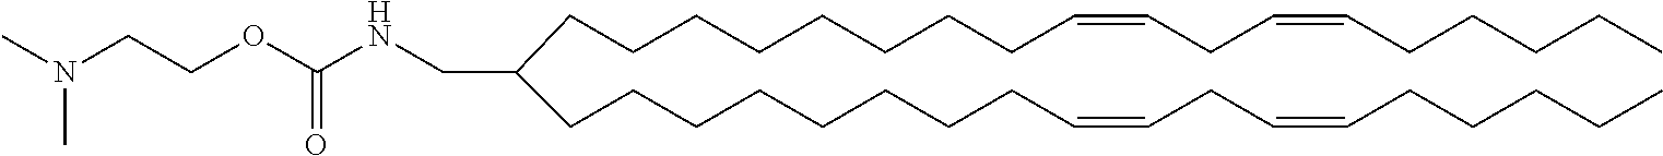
CCCCCC=CCC=CCCCCCCCCC(CCCCCCCCC=CCC=CCCCCC)CNC(OCCN(C)C)=O
